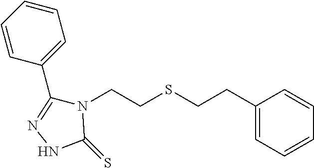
C1(C2=CC=CC=C2)=NNC(=S)N1CCSCCC1=CC=CC=C1
